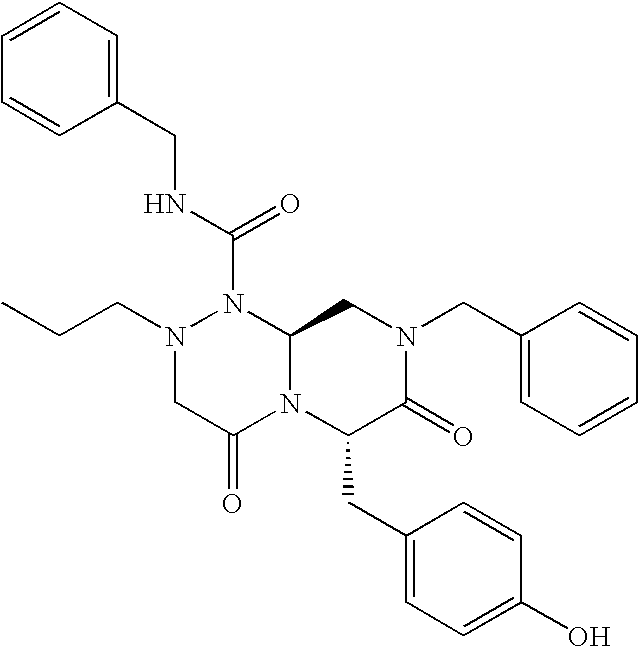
N(C(N1N(CCC)CC(=O)N2C1CN(CC1=CC=CC=C1)C(=O)C2CC1=CC=C(O)C=C1)=O)CC1=CC=CC=C1
